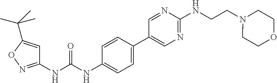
C1(NC(NC2=CC=C(C3=CN=C(NCCN4CCOCC4)N=C3)C=C2)=O)=NOC(C(C)(C)C)=C1
